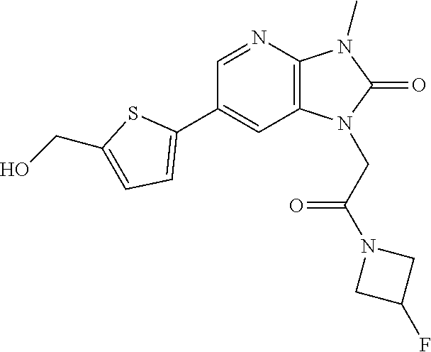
C12=C(N=CC(C3=CC=C(CO)S3)=C1)N(C)C(=O)N2CC(N1CC(F)C1)=O
